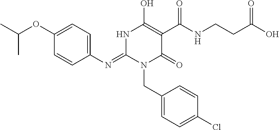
C1(N=C2N(CC3=CC=C(Cl)C=C3)C(=O)C(C(NCCC(O)=O)=O)=C(O)N2)=CC=C(OC(C)C)C=C1
